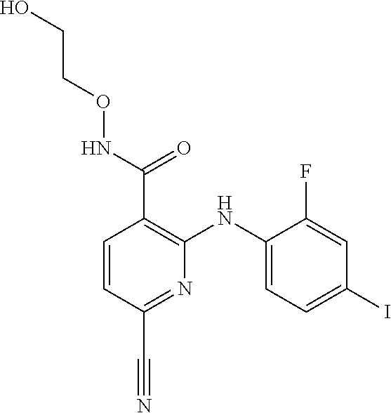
C1(F)=CC(I)=CC=C1NC1=C(C(NOCCO)=O)C=CC(C#N)=N1
